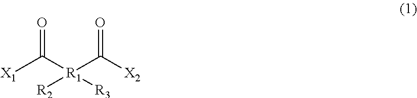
[X1]C([R1](C([X2])=O)([R2])[R3])=O
